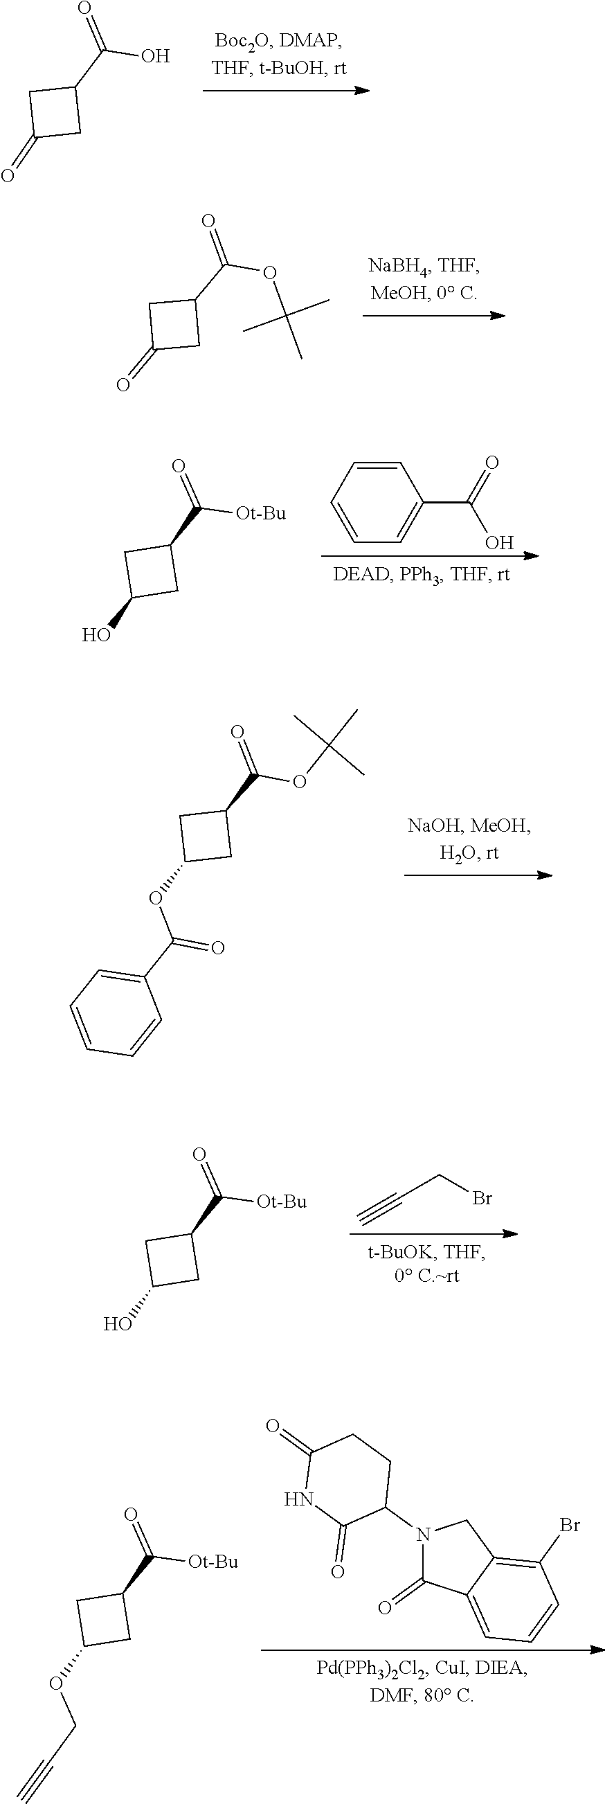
C1C(=O)CC1C(=O)O.O(C(C)(C)C)C(C1CC(=O)C1)=O.C1C(O)CC1C(=O)[Ot-Bu].C1=CC=C(C(=O)O)C=C1.C1=C(C(OC2CC(C(OC(C)(C)C)=O)C2)=O)C=CC=C1.C#CCBr.OC1CC(C([Ot-Bu])=O)C1.C(C#C)OC1CC(C([Ot-Bu])=O)C1.C12=CC=CC(Br)=C1CN(C1C(=O)NC(=O)CC1)C2=O
